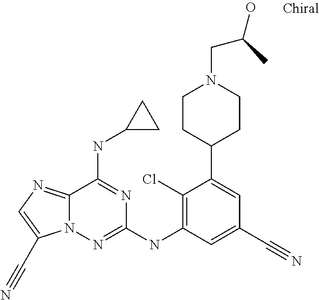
N12C(=NC=C1C#N)C(NC1CC1)=NC(NC1=C(Cl)C(C3CCN(CC(O)C)CC3)=CC(C#N)=C1)=N2
